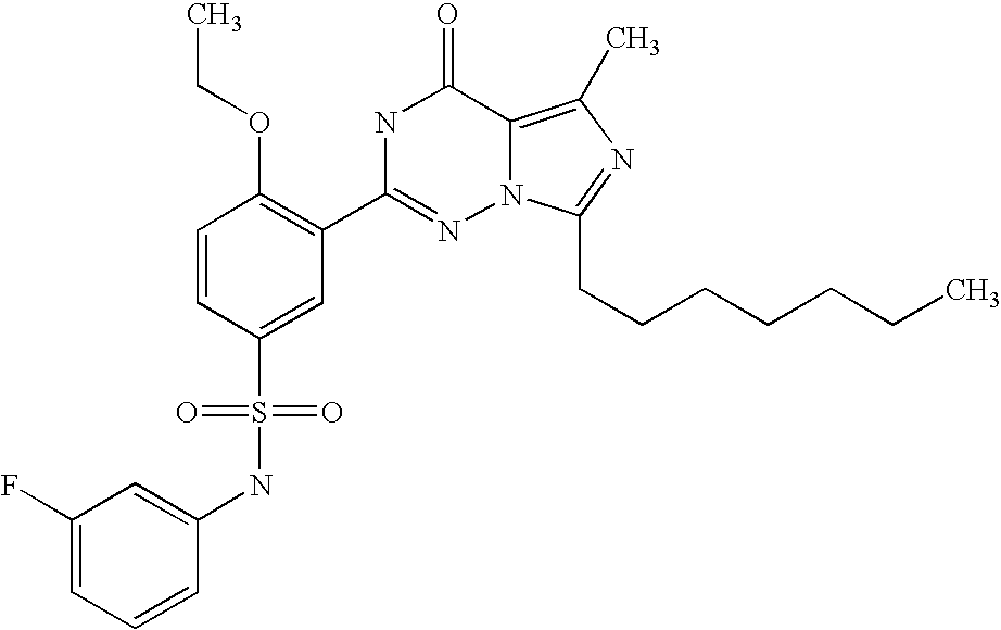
C1=CC(S(NC2=CC(F)=CC=C2)(=O)=O)=CC(C2=NN3C(=C(C)N=C3CCCCCCC)C(=O)N2)=C1OCC
